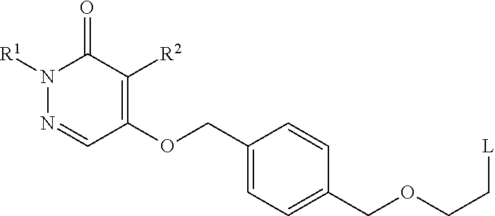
N1([R1])N=CC(OCC2=CC=C(COCC[L])C=C2)=C([R2])C1=O
